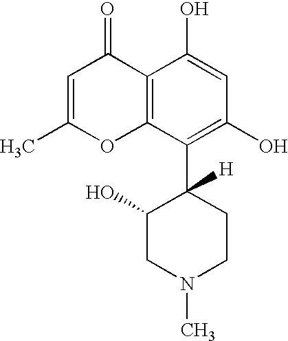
C1=C(C)OC2=C(C1=O)C(O)=CC(O)=C2C1([H])C(O)CN(C)CC1
